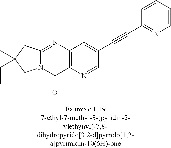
N12C(=NC3=C(C1=O)N=CC(C#CC1=NC=CC=C1)=C3)CC(C)(CC)C2
